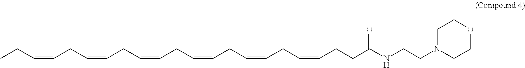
CCC=CCC=CCC=CCC=CCC=CCC=CCCC(NCCN1CCOCC1)=O
